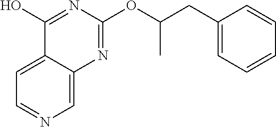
C1=C2C(=CN=C1)N=C(OC(CC1=CC=CC=C1)C)N=C2O
